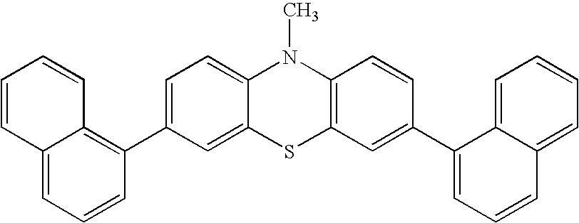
C1=C(C2=C3C(=CC=C2)C=CC=C3)C=C2C(=C1)N(C)C1=C(S2)C=C(C2=CC=CC3=CC=CC=C23)C=C1
